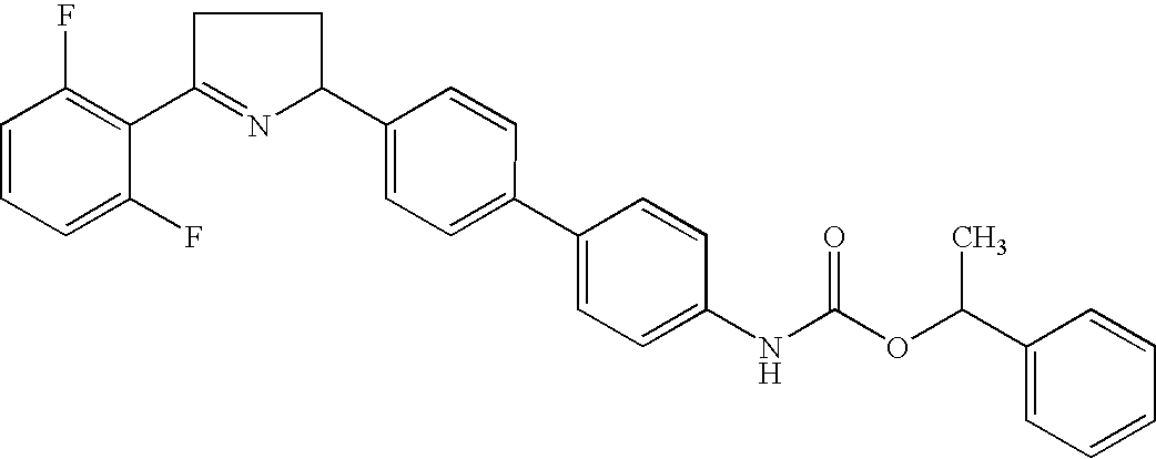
C1=CC=C(F)C(C2=NC(C3=CC=C(C4=CC=C(NC(OC(C)C5=CC=CC=C5)=O)C=C4)C=C3)CC2)=C1F
